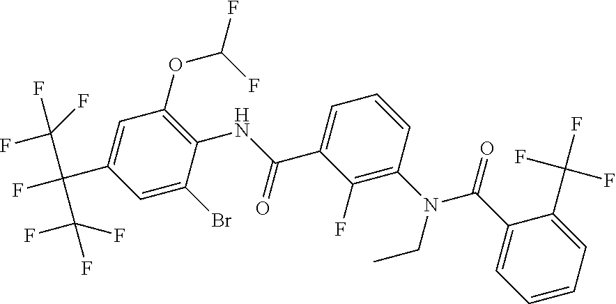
C1=C(Br)C(NC(C2=CC=CC(N(CC)C(C3=CC=CC=C3C(F)(F)F)=O)=C2F)=O)=C(OC(F)F)C=C1C(F)(C(F)(F)F)C(F)(F)F
